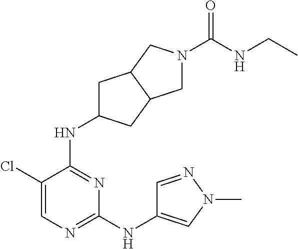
C1(NC2=CN(C)N=C2)=NC=C(Cl)C(NC2CC3C(C2)CN(C(NCC)=O)C3)=N1
